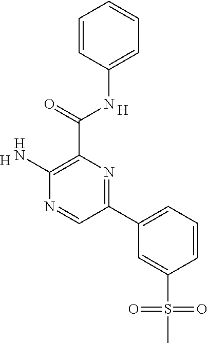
C1=C(NC(C2=C(N)N=CC(C3=CC=CC(S(C)(=O)=O)=C3)=N2)=O)C=CC=C1.[H].[H]
